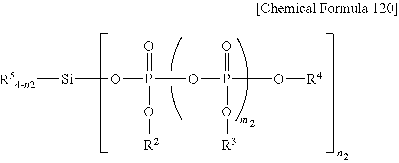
P(OP(O[R4])(O[R3])=O)(O[Si][R54-n2])(=O)O[R2]
